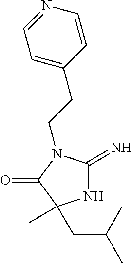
N1C(=N)N(CCC2=CC=NC=C2)C(=O)C1(CC(C)C)C
